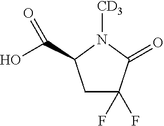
C1C(C(O)=O)N([CD3])C(=O)C1(F)F
